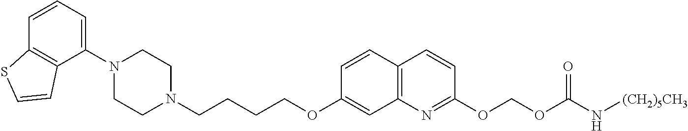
C1=CC2=C(C(N3CCN(CCCCOC4=CC5=C(C=C4)C=CC(OCOC(N[(CH2)5CH3])=O)=N5)CC3)=C1)C=CS2
